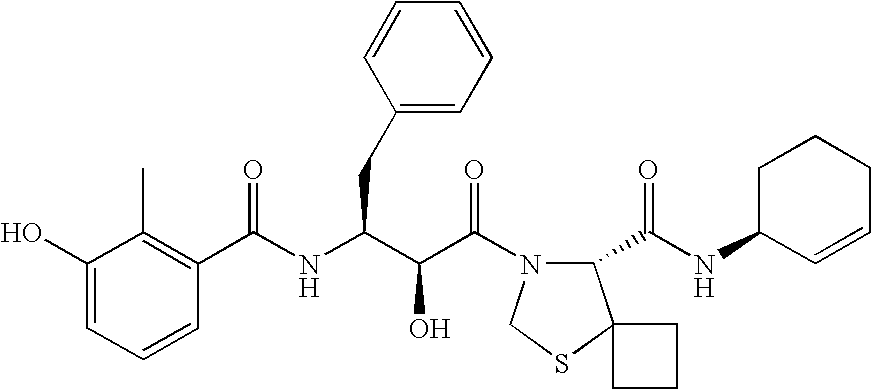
C(NC(C(C(N1C(C(NC2C=CCCC2)=O)C2(SC1)CCC2)=O)O)CC1=CC=CC=C1)(=O)C1=C(C)C(O)=CC=C1
